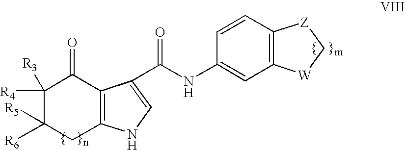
C12=C(C(=O)C([R4])([R3])C([R6])([R5])C1)C(C(=O)NC1=CC3=C(C=C1)[Z]C[W]3)=CN2
